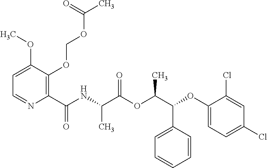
C1(C(NC(C(OC(C(C2=CC=CC=C2)OC2=CC=C(Cl)C=C2Cl)C)=O)C)=O)=C(OCOC(C)=O)C(OC)=CC=N1
